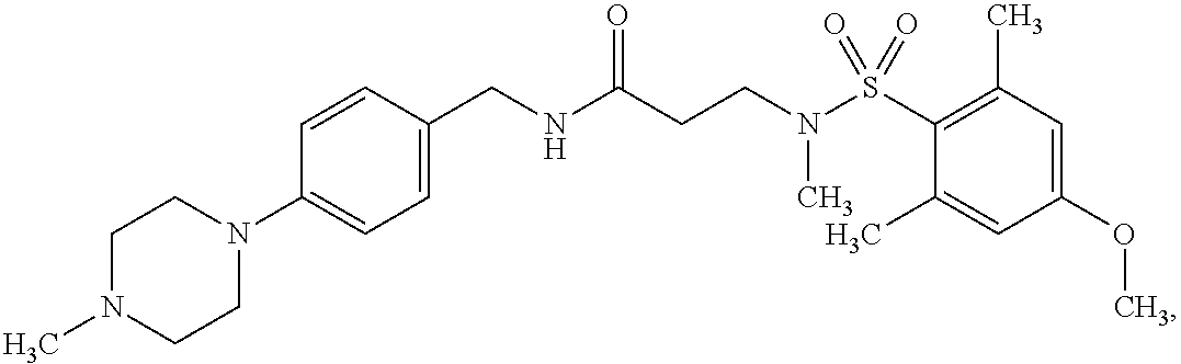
CN1CCN(C2=CC=C(CNC(CCN(S(C3=C(C)C=C(OC)C=C3C)(=O)=O)C)=O)C=C2)CC1
